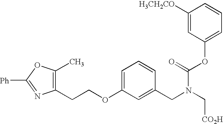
C(COC1=CC=CC(CN(C[CO2H])C(=O)OC2=CC=CC([H3CH2CO])=C2)=C1)C1=C(C)OC([Ph])=N1
